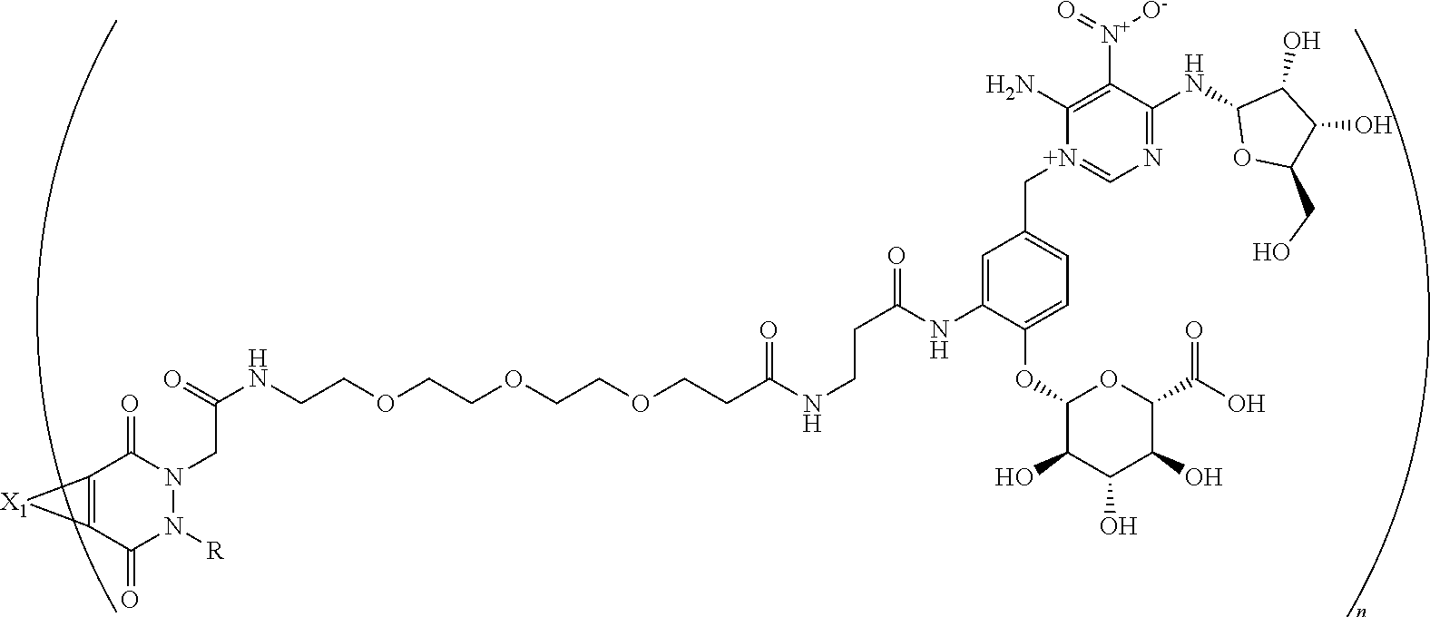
N1(CC(NCCOCCOCCOCCC(NCCC(=O)NC2=CC(C[N+]3=CN=C(NC4OC(CO)C(O)C4O)C([N+](=O)[O-])=C3N)=CC=C2OC2C(O)C(O)C(O)C(C(O)=O)O2)=O)=O)C(=O)C2=C(C(=O)N1[R])[X1]2
